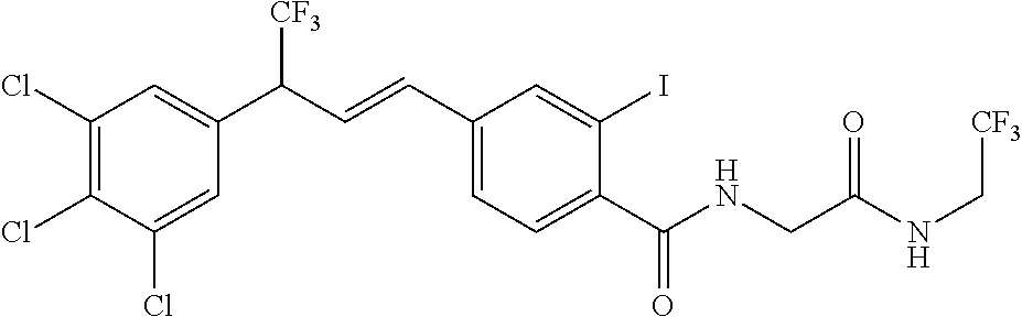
C1(Cl)=C(Cl)C(Cl)=CC(C(C=CC2=CC=C(C(NCC(NC[CF3])=O)=O)C(I)=C2)[CF3])=C1
